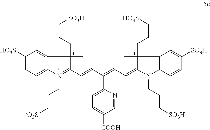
C1([HO3S])=CC=C2C(=C1)C(C)(CCC[SO3H])C(C=CC(=CC=C1N(CCC[SO3H])C3=C(C=C([SO3H])C=C3)C1(C)CCC[HO3S])C1=CC=C([COOH])C=N1)=N2CCC[-O3S]
